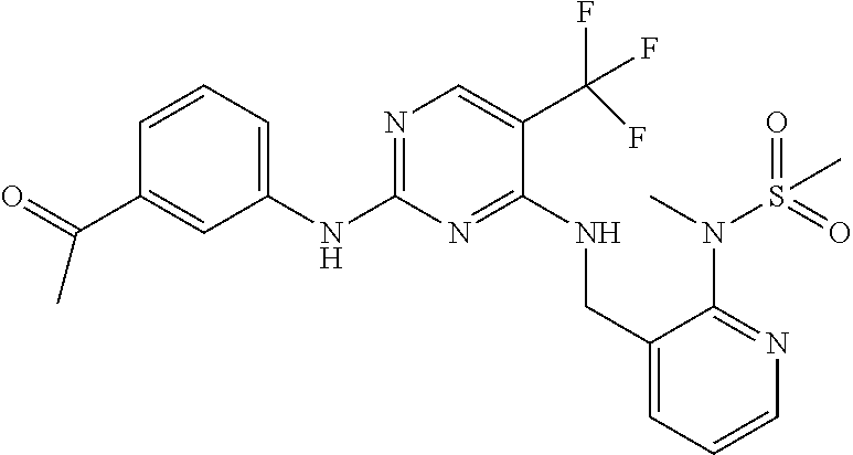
N(C1=NC=C(C(F)(F)F)C(NCC2=CC=CN=C2N(C)S(=O)(C)=O)=N1)C1=CC=CC(C(=O)C)=C1
